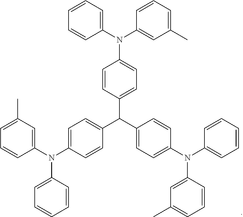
C1=CC(C(C2=CC=C(N(C3=CC=CC=C3)C3=CC(C)=CC=C3)C=C2)C2=CC=C(N(C3=CC(C)=CC=C3)C3=CC=CC=C3)C=C2)=CC=C1N(C1=CC=CC=C1)C1=CC(C)=CC=C1
